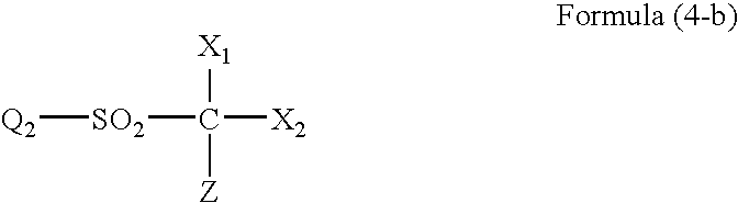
C([X1])([Z])([X2])[SO2][Q2]
